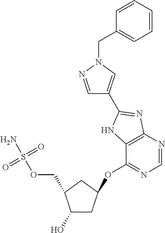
OC1CC(OC2=NC=NC3=C2NC(C2=CN(CC4=CC=CC=C4)N=C2)=N3)CC1COS(N)(=O)=O
